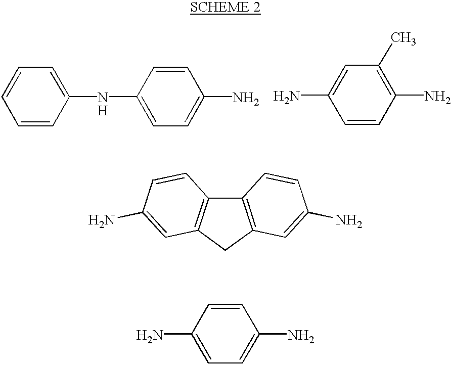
C1(N)=CC=C(N)C=C1.C12=C(CC3=C1C=CC(N)=C3)C=C(N)C=C2.C1(N)=CC(C)=C(N)C=C1.C1=CC=CC(NC2=CC=C(N)C=C2)=C1.[H]
